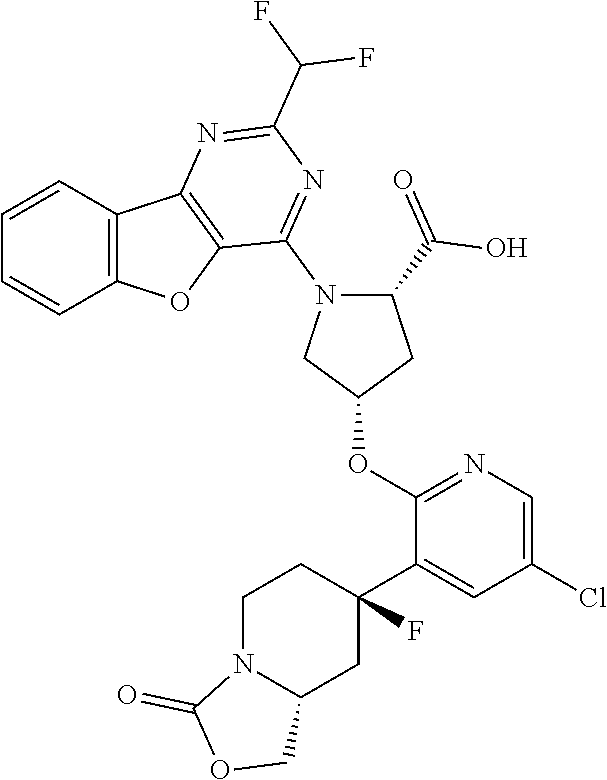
C1=CC2=C(C=C1)OC1=C2N=C(C(F)F)N=C1N1CC(OC2=NC=C(Cl)C=C2C2(F)CCN3C(C2)COC3=O)CC1C(O)=O
